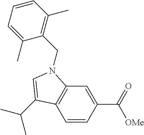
C1=CC(C(=O)[OMe])=CC2=C1C(C(C)C)=CN2CC1=C(C)C=CC=C1C
